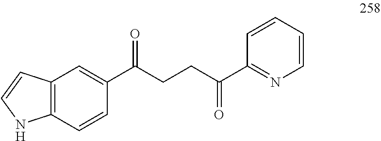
C1(C(CCC(C2=NC=CC=C2)=O)=O)=CC2=C(C=C1)NC=C2
